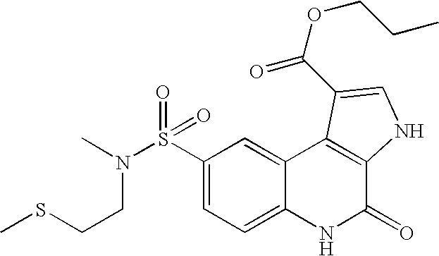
N(S(C1=CC=C2C(=C1)C1=C(C(=O)N2)NC=C1C(OCCC)=O)(=O)=O)(C)CCSC
